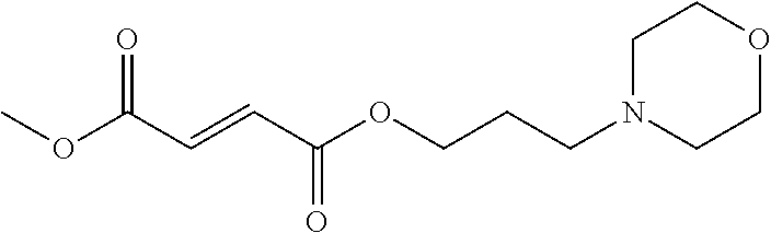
COC(C=CC(OCCCN1CCOCC1)=O)=O
